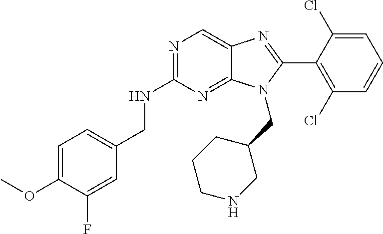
C1=C(OC)C(F)=CC(CNC2=NC=C3C(=N2)N(CC2CCCNC2)C(C2=C(Cl)C=CC=C2Cl)=N3)=C1
